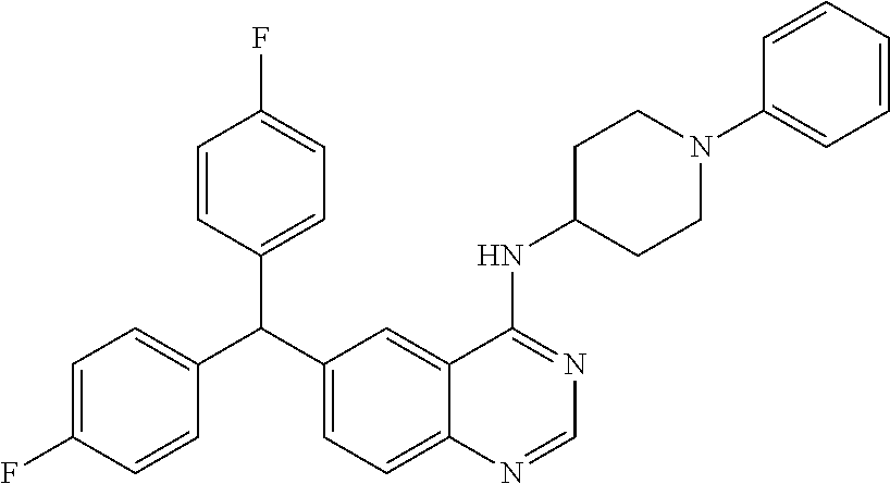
C1=CC(C(C2=CC=C3C(=C2)C(NC2CCN(C4=CC=CC=C4)CC2)=NC=N3)C2=CC=C(F)C=C2)=CC=C1F
